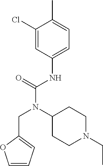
C1(Cl)=CC(NC(N(CC2=CC=CO2)C2CCN(CC)CC2)=O)=CC=C1C
